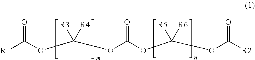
[R1]C(OC(OC(OC(OC([R2])=O)([R5])[R6])=O)([R3])[R4])=O
